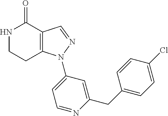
C12=C(C=NN1C1=CC=NC(CC3=CC=C(Cl)C=C3)=C1)C(=O)NCC2
